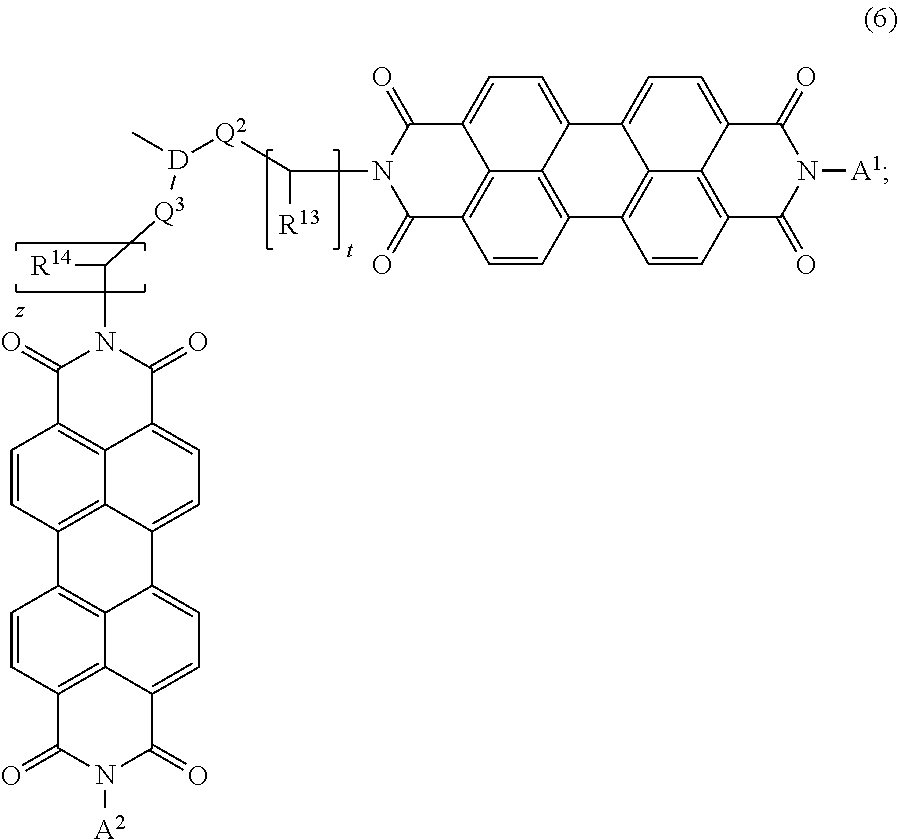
C12=CC=C3C4=C(C=CC(=C14)C(=O)N(C([Q2][D](C)[Q3]C([R14])N1C(=O)C4=CC=C5C6=C(C=CC(=C46)C1=O)C1=C4C5=CC=C5C4=C(C=C1)C(=O)N([A2])C5=O)[R13])C2=O)C1=C2C3=CC=C3C2=C(C=C1)C(=O)N([A1])C3=O
